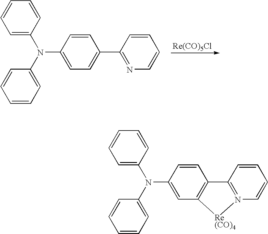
C1=C(N(C2=CC=CC=C2)C2=CC=CC=C2)C=CC(C2=NC=CC=C2)=C1.[Re(CO)5Cl].C1=C(N(C2=CC=CC=C2)C2=CC=CC=C2)C=CC2=C1[Re(CO)4]N1=C2C=CC=C1
